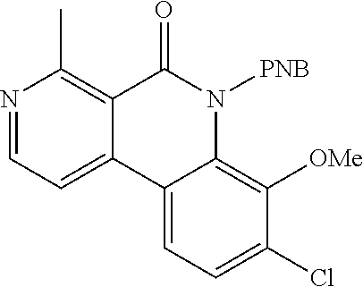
N1=CC=C2C(=C1C)C(=O)N([PNB])C1=C([OMe])C(Cl)=CC=C21
